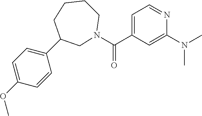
C(C1=CC=NC(N(C)C)=C1)(=O)N1CC(C2=CC=C(OC)C=C2)CCCC1
